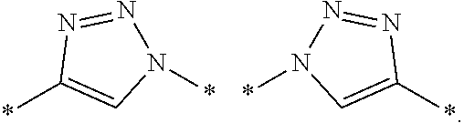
*C1=CN(*)N=N1.*C1=CN(*)N=N1
